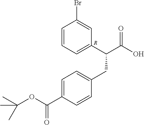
C1=CC=C(C(C(=O)O)CC2=CC=C(C(=O)OC(C)(C)C)C=C2)C=C1Br.[R]
